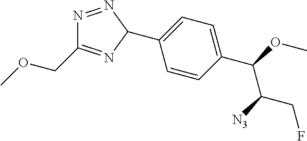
C1(C2N=C(COC)N=N2)=CC=C(C(OC)C([N3])CF)C=C1
